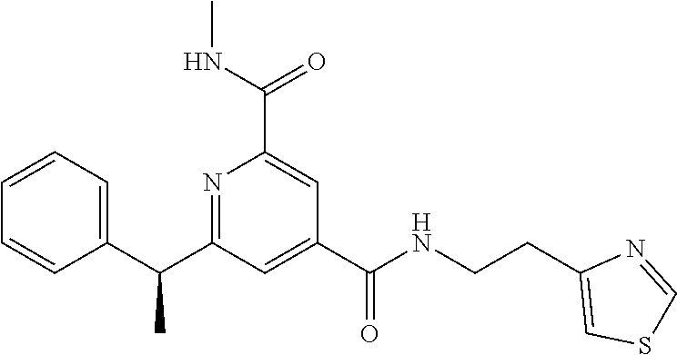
C1=CC=C(C(C2=NC(C(NC)=O)=CC(C(NCCC3=CSC=N3)=O)=C2)C)C=C1
